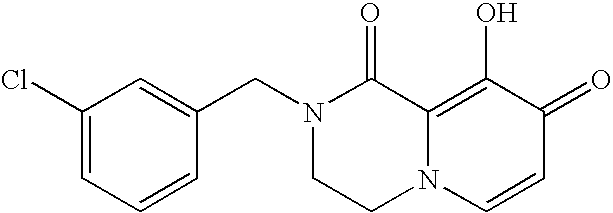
N1(CC2=CC(Cl)=CC=C2)CCN2C(=C(O)C(=O)C=C2)C1=O
